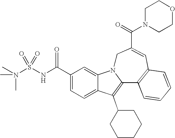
C1(C(NS(=O)(=O)N(C)(C)C)=O)=CC=C2C(=C1)N1C(=C2C2CCCCC2)C2=C(C=C(C(=O)N3CCOCC3)C1)C=CC=C2
